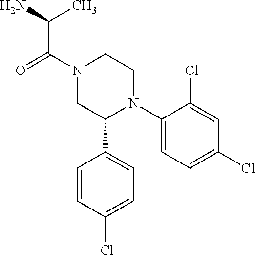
O=C(N1CC(C2=CC=C(Cl)C=C2)N(C2=CC=C(Cl)C=C2Cl)CC1)C(C)N
